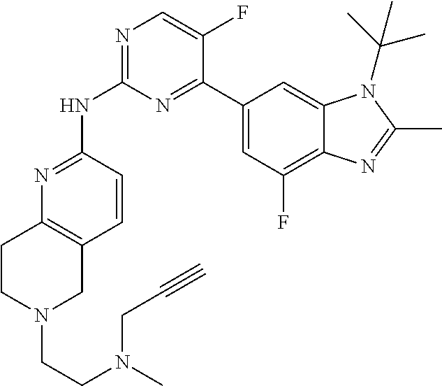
N1=C(NC2=NC=C(F)C(C3=CC(F)=C4C(=C3)N(C(C)(C)C)C(C)=N4)=N2)C=CC2=C1CCN(CCN(C)CC#C)C2
